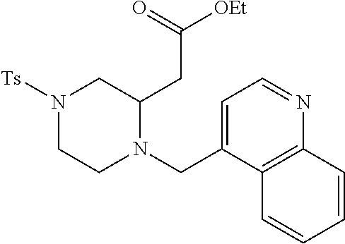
N1([Ts])CCN(CC2=CC=NC3=C2C=CC=C3)C(CC([OEt])=O)C1
